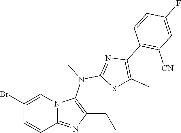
BrC1=CN2C(=NC(CC)=C2N(C)C2=NC(C3=C([CN])C=C(F)C=C3)=C(C)S2)C=C1
